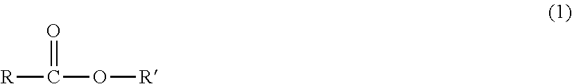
[R]C(=O)O[R]
